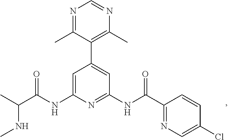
C1=C(NC(C(C)NC)=O)N=C(NC(=O)C2=NC=C(Cl)C=C2)C=C1C1=C(C)N=CN=C1C
